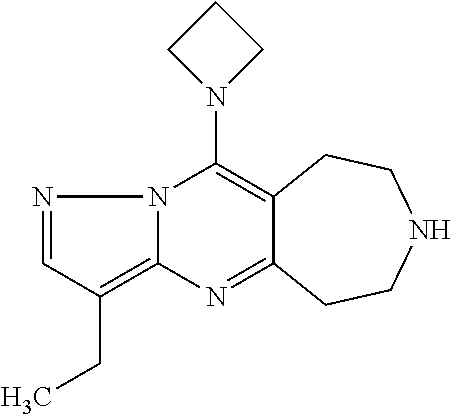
N12C(=C(CC)C=N1)N=C1C(=C2N2CCC2)CCNCC1
